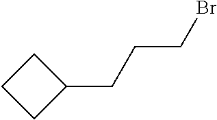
C1CCC1CCCBr
